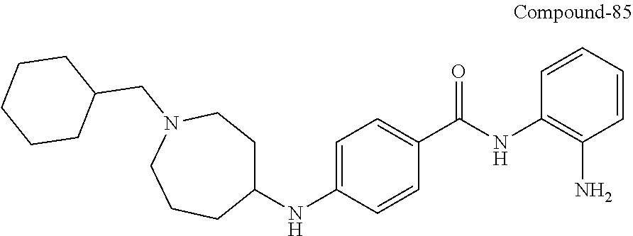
C1(NC2=CC=C(C(NC3=C(N)C=CC=C3)=O)C=C2)CCN(CC2CCCCC2)CCC1
